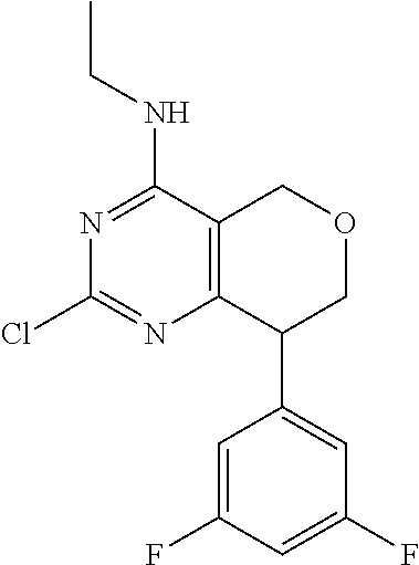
C1=C(F)C=C(F)C=C1C1COCC2=C1N=C(Cl)N=C2NCC
